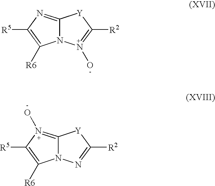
C12=NC([R5])=C([R6])N1N(O)=C([R2])[Y]2.C12=N(O)C([R5])=C([R6])N1N=C([R2])[Y]2
